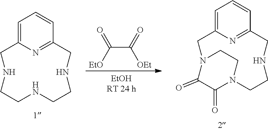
C(C(=O)[OEt])([EtO])=O.C1C2=CC=CC(=N2)CNCCN2C(=O)C(=O)N1CC2.C1C2=CC=CC(=N2)CNCCNCCN1
